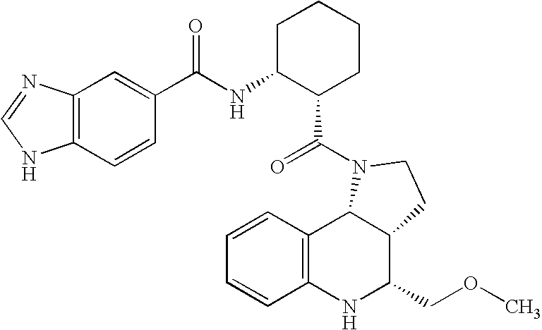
C1=CC2=C(C=C1)NC(COC)C1C2N(C(=O)C2CCCCC2NC(=O)C2=CC3=C(C=C2)NC=N3)CC1
